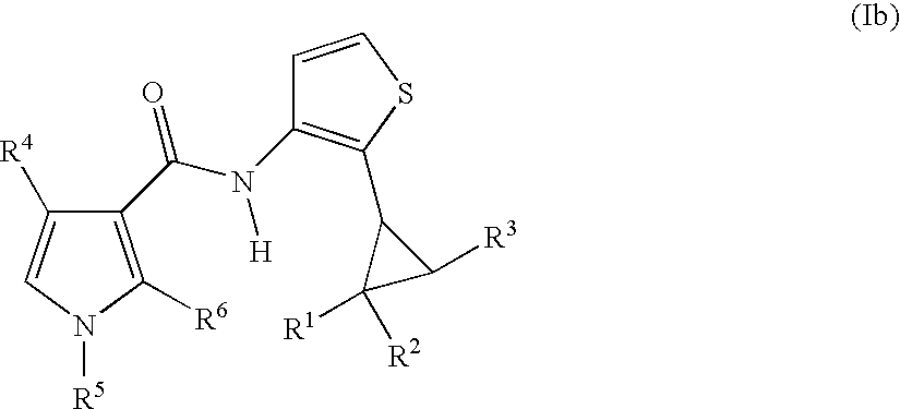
C(N([H])C1=C(C2C([R1])([R2])C2[R3])SC=C1)(=O)C1=C([R6])N([R5])C=C1[R4]
